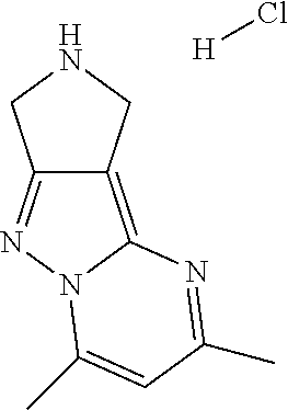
C12=NN3C(=C1CNC2)N=C(C)C=C3C.[H]Cl
